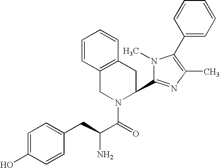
C1=C(O)C=CC(CC(C(=O)N2C(C3=NC(C)=C(C4=CC=CC=C4)N3C)CC3=C(C2)C=CC=C3)N)=C1
